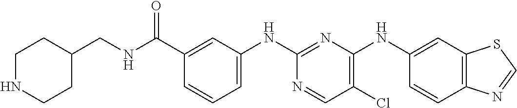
C12=C(C=CC(NC3=C(Cl)C=NC(NC4=CC=CC(C(NCC5CCNCC5)=O)=C4)=N3)=C1)N=CS2
